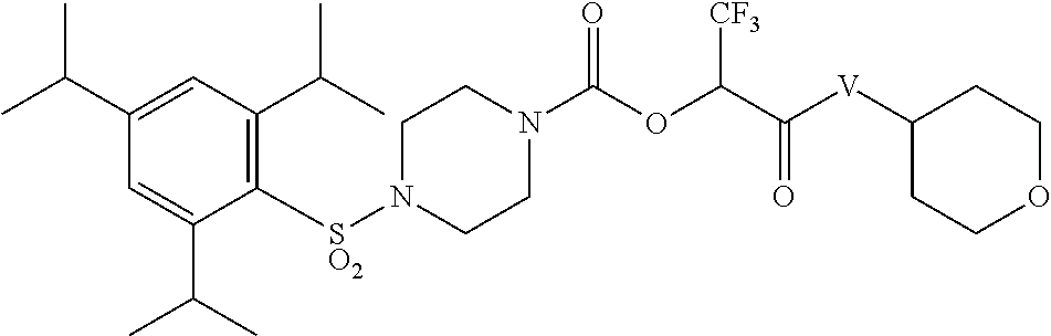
[SO2](N1CCN(C(OC(C(=O)[V]C2CCOCC2)[CF3])=O)CC1)C1=C(C(C)C)C=C(C(C)C)C=C1C(C)C
